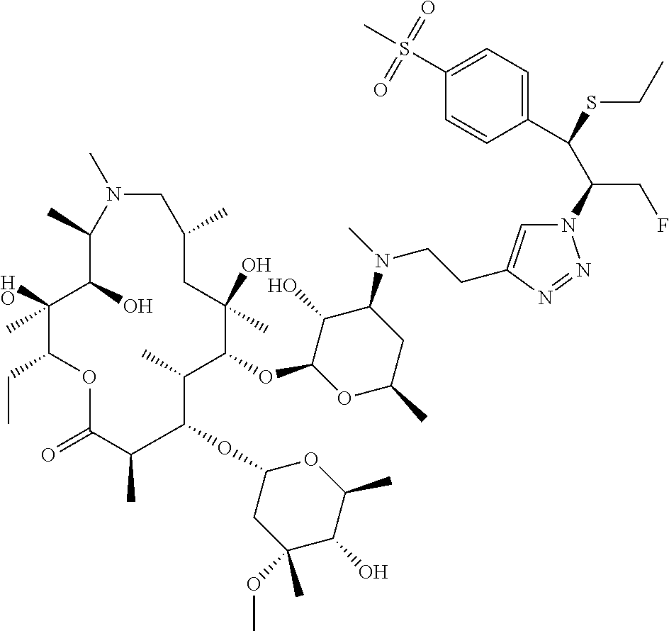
N1=NN(C(C(C2=CC=C(S(C)(=O)=O)C=C2)SCC)CF)C=C1CCN(C1C(O)C(OC2C(C)C(OC3CC(OC)(C)C(O)C(C)O3)C(C)C(=O)OC(CC)C(O)(C)C(O)C(C)N(C)CC(C)CC2(O)C)OC(C)C1)C
